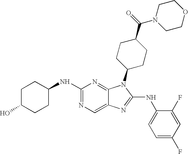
N1=C(NC2CCC(O)CC2)N=C2C(=C1)N=C(NC1=CC=C(F)C=C1F)N2C1CCC(C(N2CCOCC2)=O)CC1
